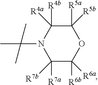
C(N1C([R7a])([R7b])C([R6b])([R6a])OC([R5a])([R5b])C1([R4a])[R4b])(C)(C)C
